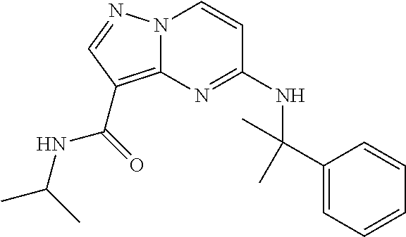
N12C(=C(C(=O)NC(C)C)C=N1)N=C(NC(C1=CC=CC=C1)(C)C)C=C2
